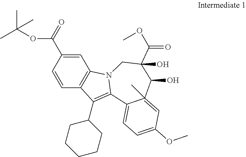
C1=C(C(OC(C)(C)C)=O)C=CC2=C1N1C(=C2C2CCCCC2)C2=CC=C(OC)C=C2(C)C(O)C(C(OC)=O)(O)C1
